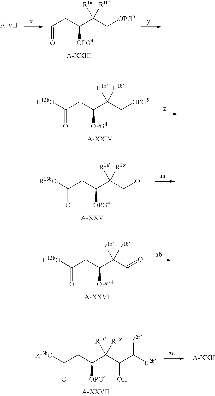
C(CC(C(C[OPG5])([R1a])[R1b])[OPG4])(=O)[R13bO].C(CC(C(C=O)([R1a])[R1b])[OPG4])(=O)[R13bO].C(CC(C(C(C([R2b])[R2a])O)([R1a])[R1b])[OPG4])(=O)[R13bO].C(CC(C(CO)([R1a])[R1b])[OPG4])(=O)[R13bO].C(CC(C(C[OPG5])([R1a])[R1b])[OPG4])=O
